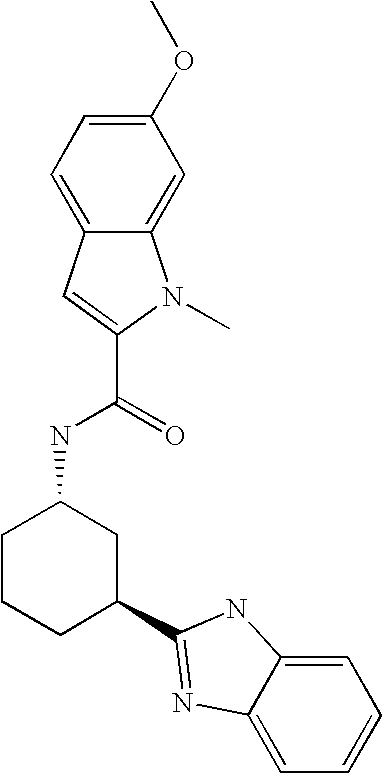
C1CCC(C2=NC3=CC=CC=C3N2)CC1NC(C1=CC2=CC=C(OC)C=C2N1C)=O
